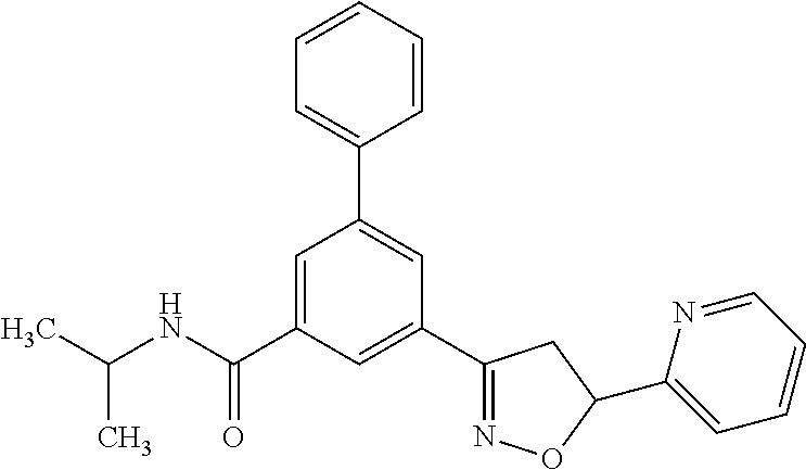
CC(NC(C1=CC(C2=CC=CC=C2)=CC(C2=NOC(C3=CC=CC=N3)C2)=C1)=O)C
